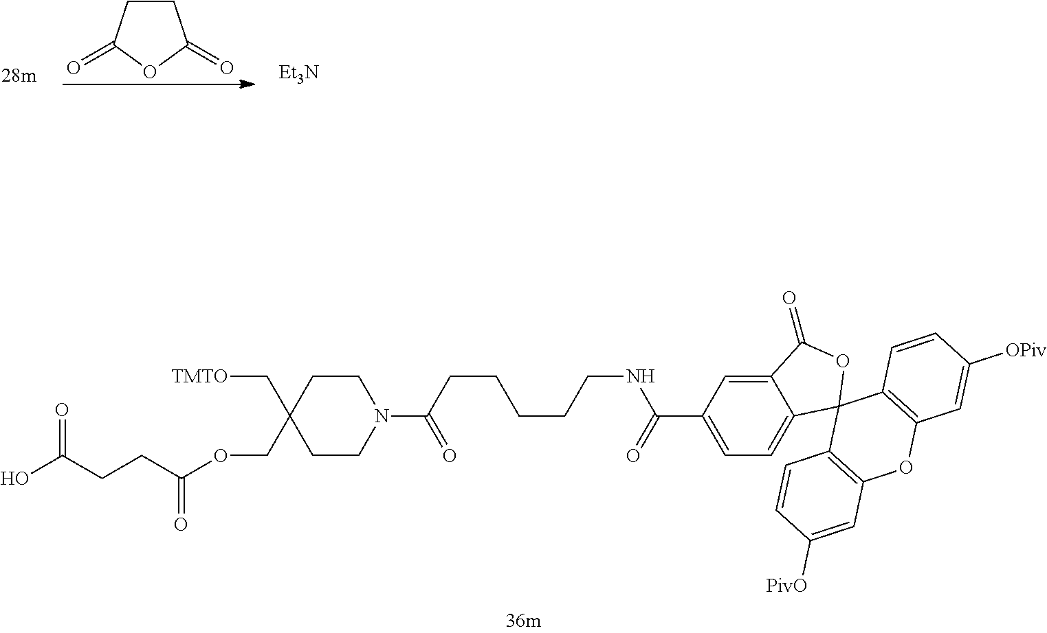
C1CC(=O)OC1=O.[Et3N].O(CC1(C[TMTO])CCN(C(CCCCCNC(C2=CC=C3C(=C2)C(=O)OC32C3=C(OC4=C2C=CC([OPiv])=C4)C=C([PivO])C=C3)=O)=O)CC1)C(CCC(O)=O)=O
